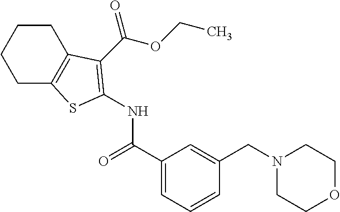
C1CC2=C(CC1)SC(NC(=O)C1=CC=CC(CN3CCOCC3)=C1)=C2C(OCC)=O
